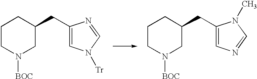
C1CN([BOC])CC(CC2=CN([Tr])C=N2)C1.C1CN([BOC])CC(CC2=CN=CN2C)C1
